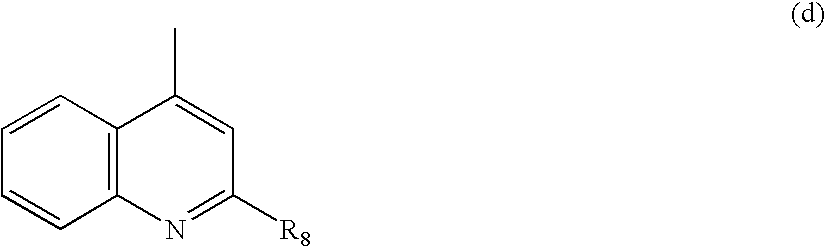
C1=CC2=C(C=C1)C(C)=CC([R8])=N2
